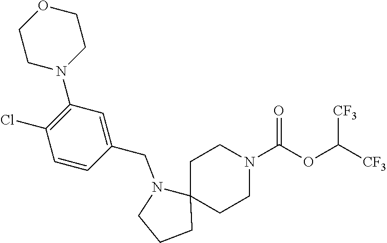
[CF3]C(OC(N1CCC2(CC1)N(CC1=CC(N3CCOCC3)=C(Cl)C=C1)CCC2)=O)[CF3]
